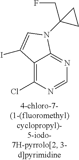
C12=C(Cl)N=CN=C1N(C1(CF)CC1)C=C2I
